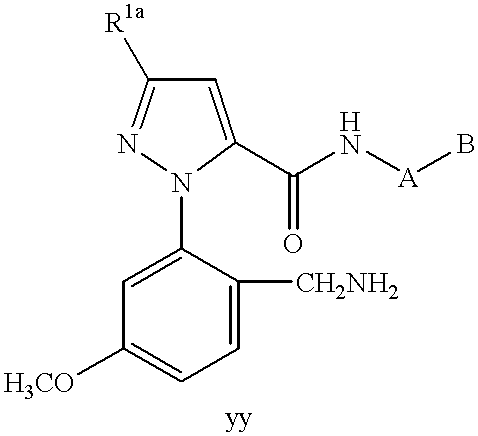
C1=C(N2C(C(N[A]B)=O)=CC([R1a])=N2)C([CH2NH2])=CC=C1[H3CO]
